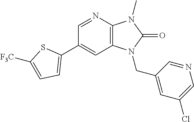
C1(C2=CC=C([F3C])S2)=CC2=C(N=C1)N(C)C(=O)N2CC1=CC(Cl)=CN=C1
